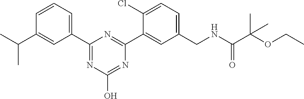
C1=CC=C(C2=NC(O)=NC(C3=CC(CNC(C(OCC)(C)C)=O)=CC=C3Cl)=N2)C=C1C(C)C
